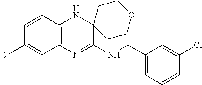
C1=CC2=C(C=C1Cl)N=C(NCC1=CC=CC(Cl)=C1)C1(N2)CCOCC1
